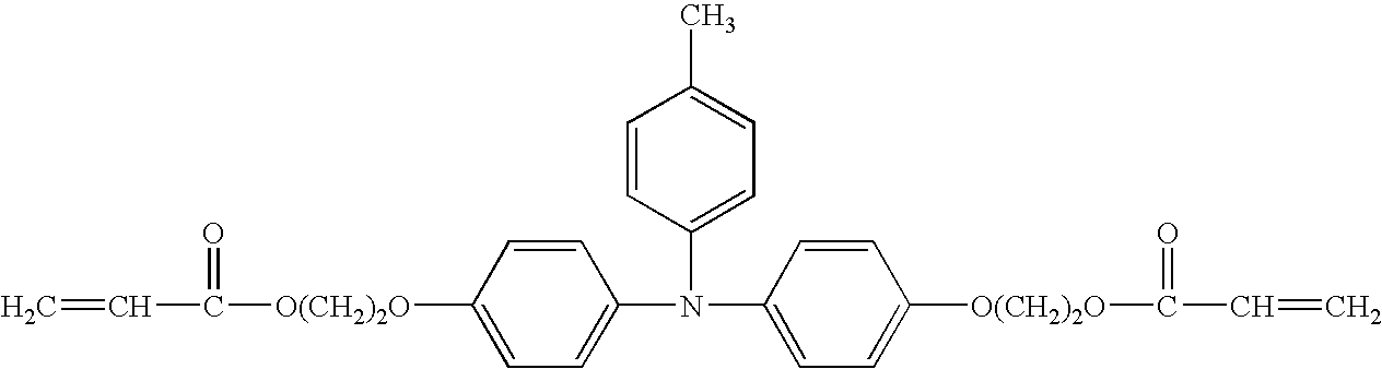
[O(CH2)2O](C(=O)C=C)C1=CC=C(N(C2=CC=C([O(CH2)2O]C(C=C)=O)C=C2)C2=CC=C(C)C=C2)C=C1
